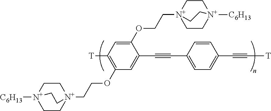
C1C[N+]2(CCOC3=C([T])C=C(OCC[N+]45CC[N+]([C6H13])(CC4)CC5)C(C#CC4=CC=C(C#C[T])C=C4)=C3)CC[N+]1([C6H13])CC2
